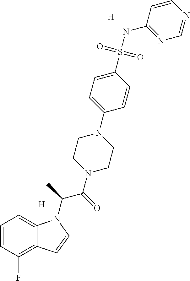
[H].C1=CC(F)=C2C(=C1)N(C(C(=O)N1CCN(C3=CC=C(S(NC4=NC=NC=C4)(=O)=O)C=C3)CC1)C)C=C2.[H]
